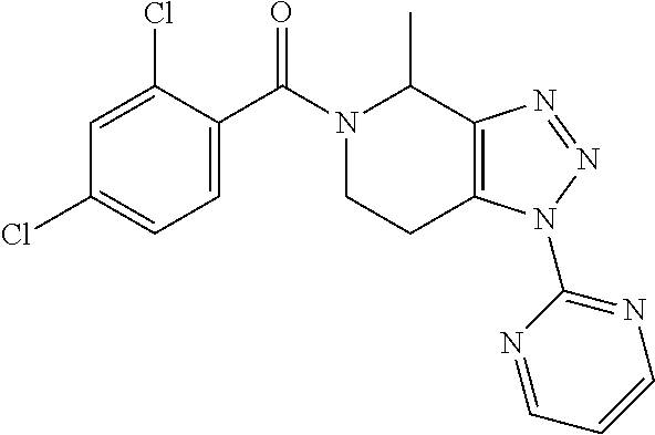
C1=C(Cl)C(C(N2CCC3=C(C2C)N=NN3C2=NC=CC=N2)=O)=CC=C1Cl
